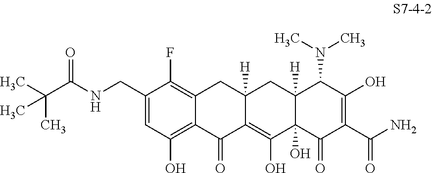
C1(CNC(C(C)(C)C)=O)=CC(O)=C2C(=C1F)CC1([H])C(=C(O)C3(O)C([H])(C1)C(N(C)C)C(O)=C(C(N)=O)C3=O)C2=O
